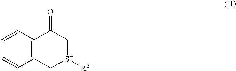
C1=CC2=C(C=C1)C[S+]([R6])CC2=O
